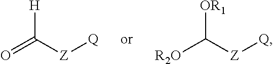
O=C([Z][Q])[H].[R2O]C([Z][Q])[OR1]
